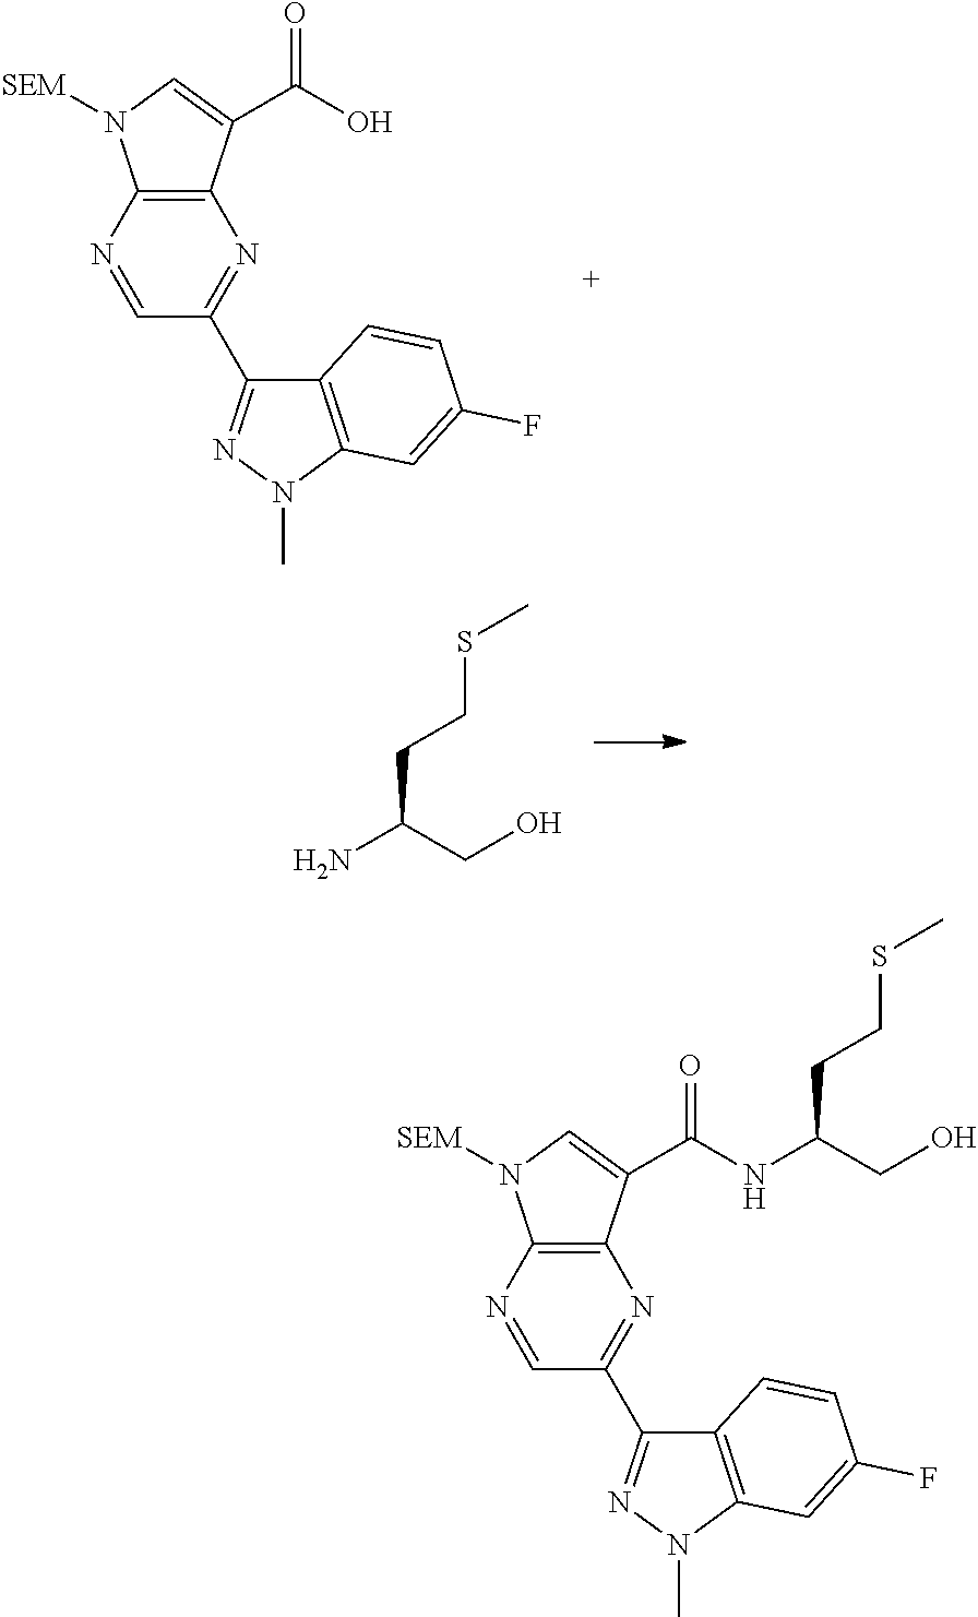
N1=C(C2=NN(C)C3=C2C=CC(F)=C3)C=NC2=C1C(C(O)=O)=CN2[SEM].C(C(N)CO)CSC.N1=C(C2=NN(C)C3=C2C=CC(F)=C3)C=NC2=C1C(C(NC(CO)CCSC)=O)=CN2[SEM]
